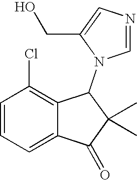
C1=CC=C2C(=C1Cl)C(N1C=NC=C1CO)C(C)(C)C2=O
